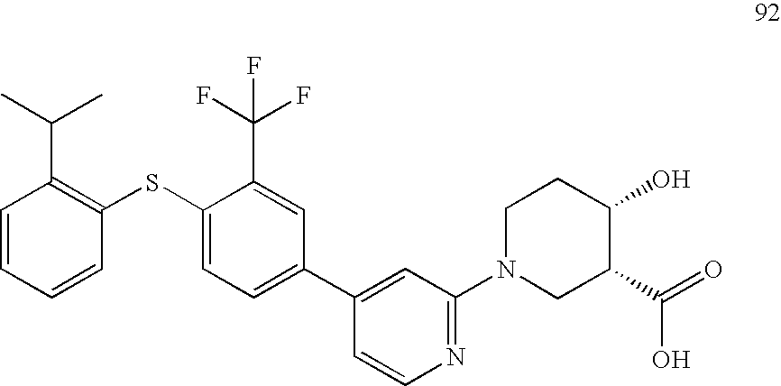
C1=CC=CC(SC2=CC=C(C3=CC(N4CC(C(=O)O)C(O)CC4)=NC=C3)C=C2C(F)(F)F)=C1C(C)C
